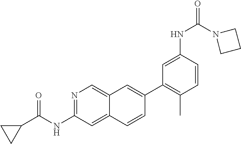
C1(C2=C(C)C=CC(NC(=O)N3CCC3)=C2)=CC2=CN=C(NC(=O)C3CC3)C=C2C=C1
